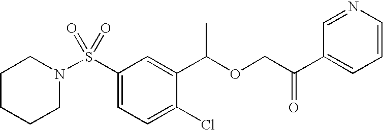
C1CCCN(S(C2=CC=C(Cl)C(C(OCC(C3=CC=CN=C3)=O)C)=C2)(=O)=O)C1
